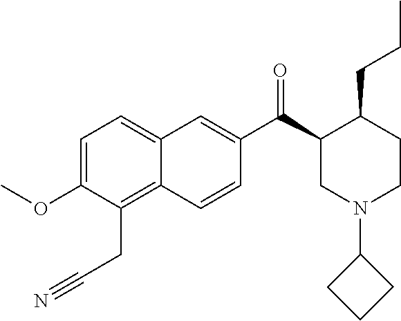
C1=C(OC)C(CC#N)=C2C(=C1)C=C(C(C1CN(C3CCC3)CCC1CCC)=O)C=C2
